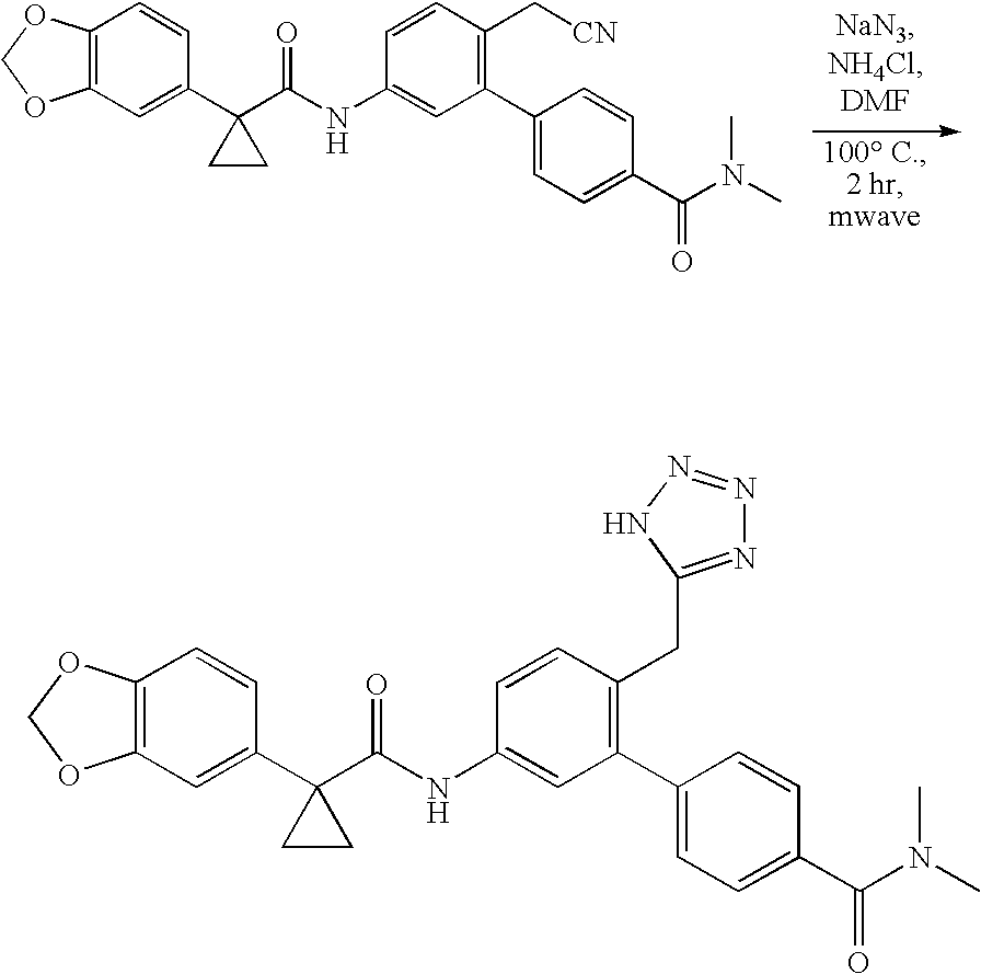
C12=C(C=C(C3(C(NC4=CC(C5=CC=C(C(N(C)C)=O)C=C5)=C(C[CN])C=C4)=O)CC3)C=C1)OCO2.C12=C(C=C(C3(C(NC4=CC(C5=CC=C(C(N(C)C)=O)C=C5)=C(CC5=NN=NN5)C=C4)=O)CC3)C=C1)OCO2
